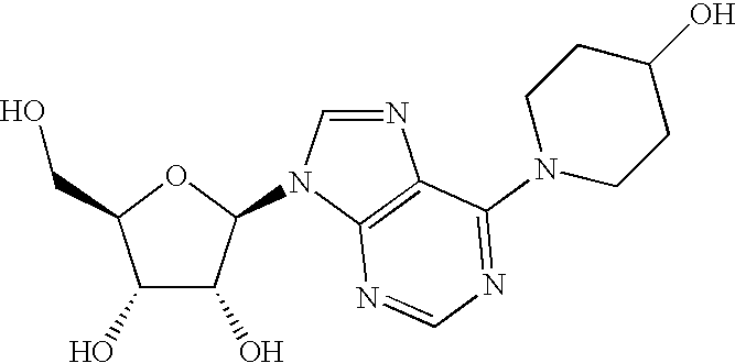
C1=NC2=C(N1C1C(O)C(O)C(CO)O1)N=CN=C2N1CCC(O)CC1
